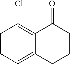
C1=CC=C2C(=C1Cl)C(=O)CCC2
